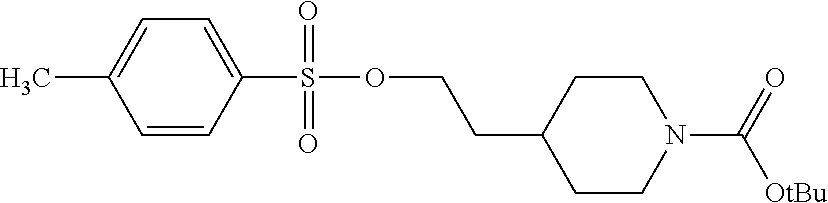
C1=CC(S(=O)(=O)OCCC2CCN(C(=O)[OtBu])CC2)=CC=C1C
